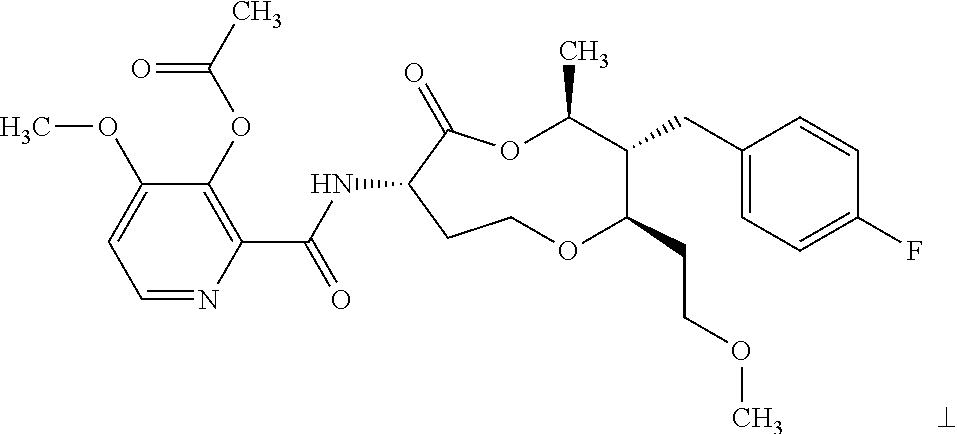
C1=NC(C(NC2C(=O)OC(C)C(CC3=CC=C(F)C=C3)C(CCOC)OCC2)=O)=C(OC(C)=O)C(OC)=C1
